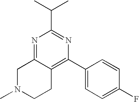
C1(C(C)C)=NC(C2=CC=C(F)C=C2)=C2C(=N1)CN(C)CC2
